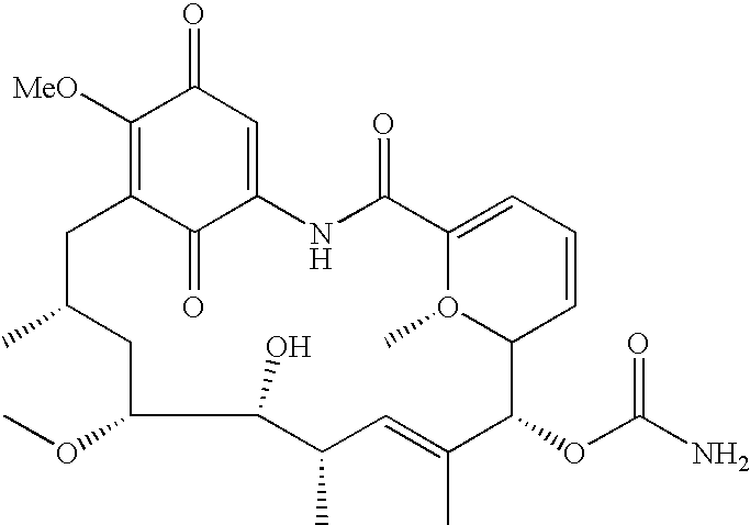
C1([MeO])=C2C(=O)C(=CC1=O)NC(=O)C1=CC=CC(C(OC(N)=O)C(C)=CC(C)C(O)C(OC)CC(C)C2)O1C
